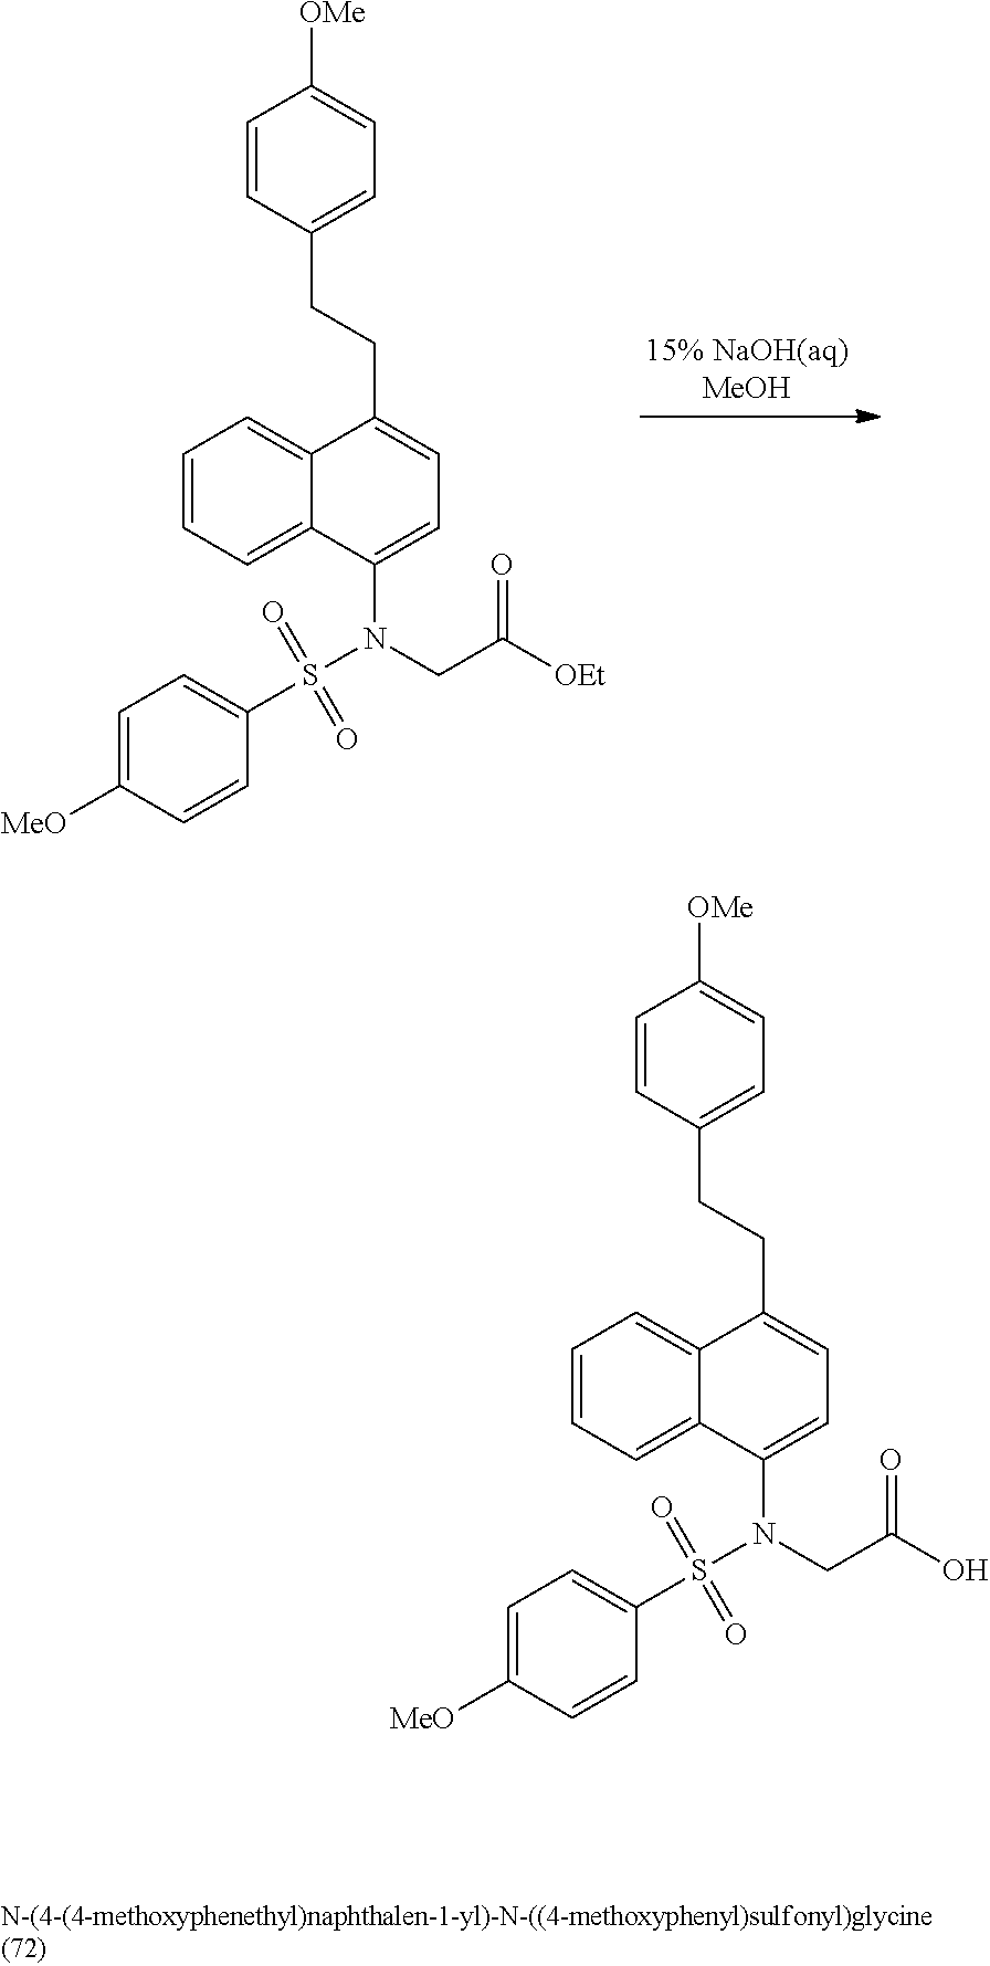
C1=CC=C2C(=C1)C(N(S(C1=CC=C([MeO])C=C1)(=O)=O)CC([OEt])=O)=CC=C2CCC1=CC=C([OMe])C=C1.C1=CC=C2C(=C1)C(N(S(C1=CC=C([MeO])C=C1)(=O)=O)CC(O)=O)=CC=C2CCC1=CC=C([OMe])C=C1
